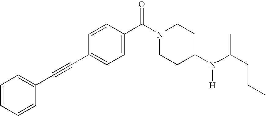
C1=CC=CC(C#CC2=CC=C(C(N3CCC(N(C(CCC)C)[H])CC3)=O)C=C2)=C1
